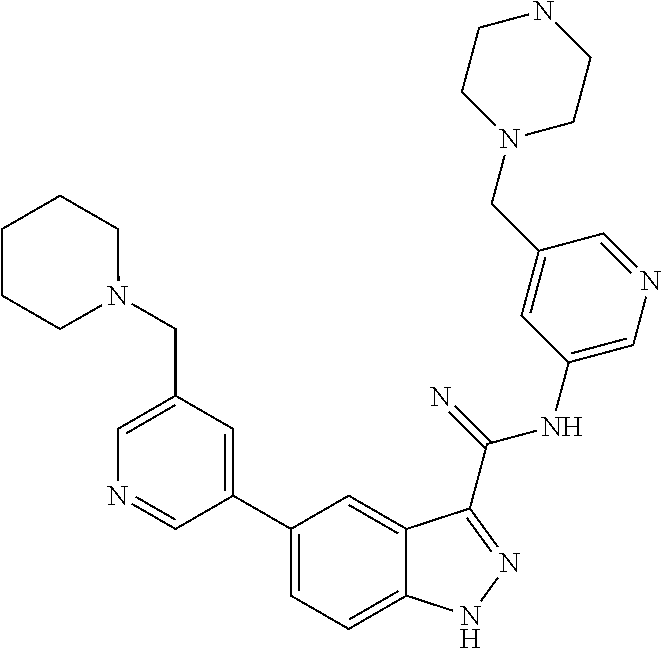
C1(CN2CCCCC2)=CN=CC(C2=CC=C3C(=C2)C(C(NC2=CN=CC(CN4CCNCC4)=C2)=N)=NN3)=C1
